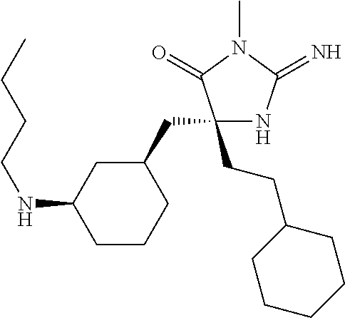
C1(CCC2CCCCC2)(CC2CC(NCCCC)CCC2)NC(=N)N(C)C1=O
